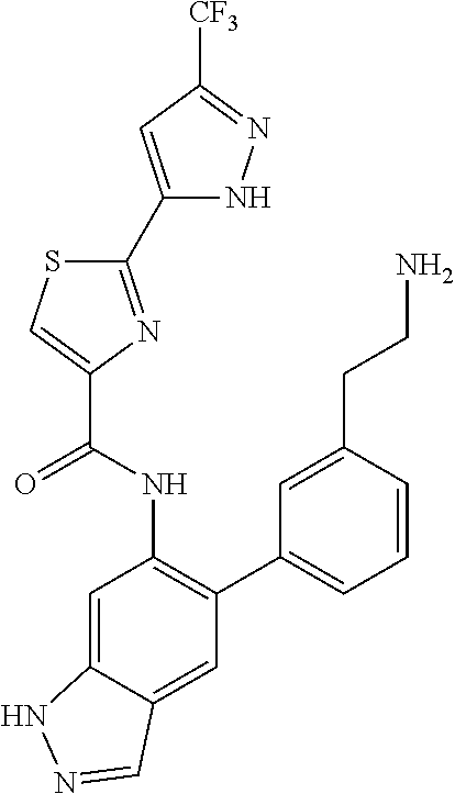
C1(C2=NC(C(NC3=C(C4=CC=CC(CCN)=C4)C=C4C(=C3)NN=C4)=O)=CS2)=CC([CF3])=NN1
